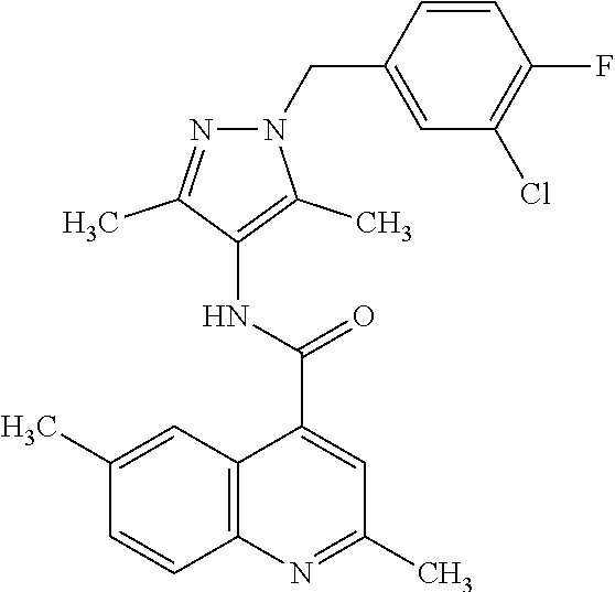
C1(C)=CC2=C(C=C1)N=C(C)C=C2C(=O)NC1=C(C)N(CC2=CC(Cl)=C(F)C=C2)N=C1C
